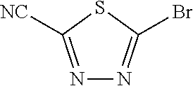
N1=C([NC])SC(Br)=N1
